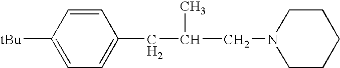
C1=C([tBu])C=CC(CC(CN2CCCCC2)C)=C1
